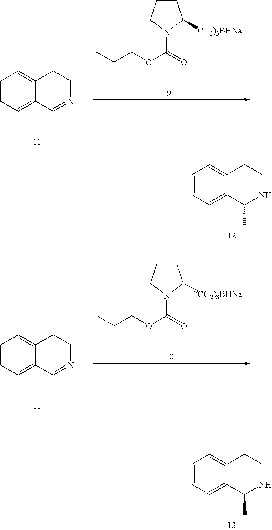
C1=CC=C2C(=C1)CCN=C2C.C1CCN(C(=O)OCC(C)C)C1[CO2)3BHNa].C1=CC=C2C(=C1)CCNC2C.C1=CC=C2C(=C1)CCN=C2C.C1CCN(C(=O)OCC(C)C)C1[CO2)3BHNa].C1=CC=C2C(=C1)CCNC2C
